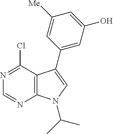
N1=C(Cl)C2=C(N=C1)N(C(C)C)C=C2C1=CC(O)=CC([Me])=C1
